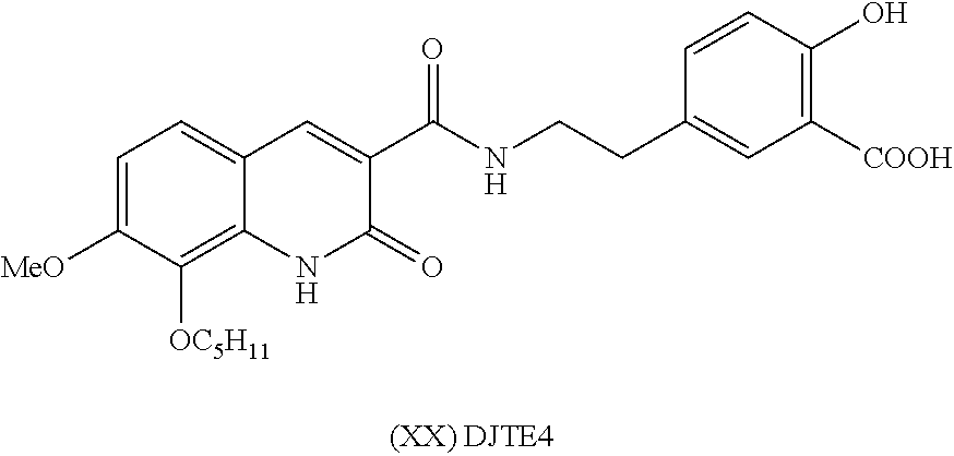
C1=C([MeO])C([OC5H11])=C2C(=C1)C=C(C(NCCC1=CC([COOH])=C(O)C=C1)=O)C(=O)N2
